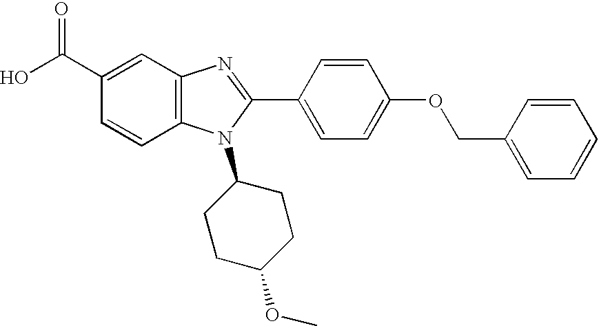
C1(C(O)=O)=CC2=C(C=C1)N(C1CCC(OC)CC1)C(C1=CC=C(OCC3=CC=CC=C3)C=C1)=N2
